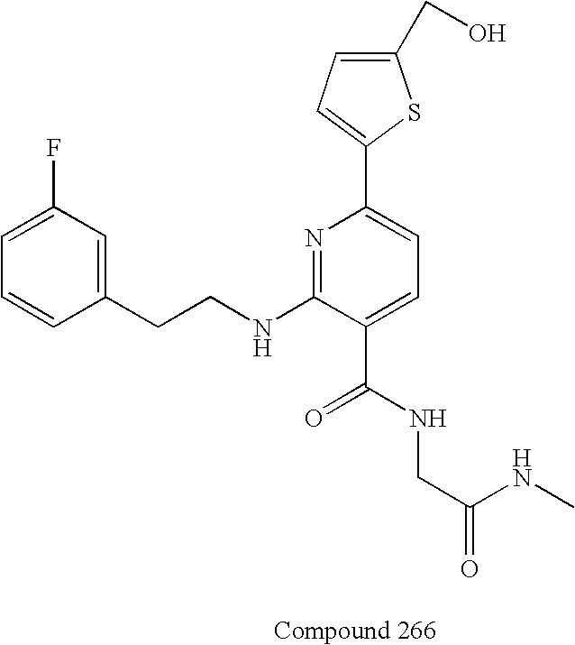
C1=CC=C(F)C=C1CCNC1=NC(C2=CC=C(CO)S2)=CC=C1C(NCC(NC)=O)=O
